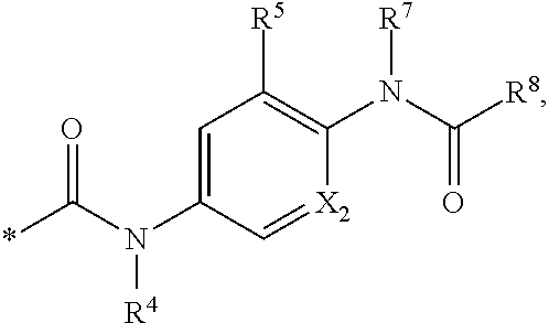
*C(N(C1=CC([R5])=C(N(C([R8])=O)[R7])[X2]=C1)[R4])=O
